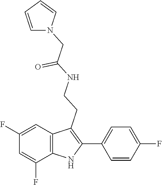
O=C(NCCC1=C(C2=CC=C(F)C=C2)NC2=C1C=C(F)C=C2F)CN1C=CC=C1
